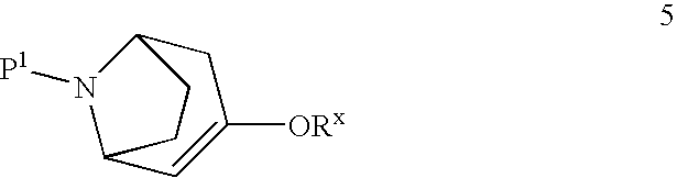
C1C2N([P1])C(C=C1[ORx])CC2
